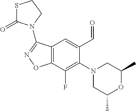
C12=C(C(F)=C(N3CC(C)OC(C)C3)C(C=O)=C1)ON=C2N1CCSC1=O
